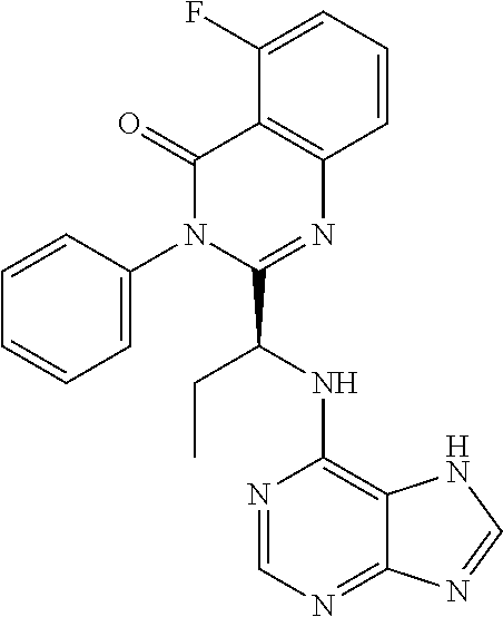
C1=C(N2C(C(CC)NC3=C4C(=NC=N3)N=CN4)=NC3=C(C2=O)C(F)=CC=C3)C=CC=C1
